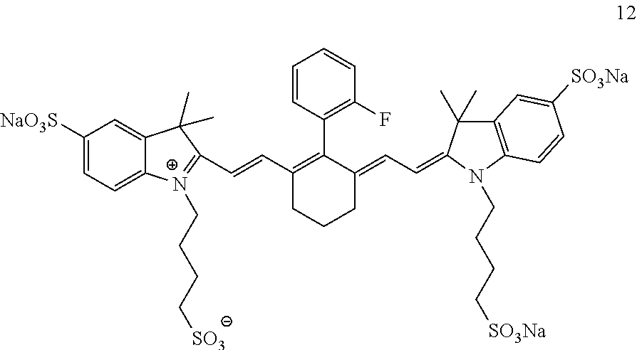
C(=CC1=C(C2=C(F)C=CC=C2)C(=CC=C2N(CCCC[SO3Na])C3=C(C=C([SO3Na])C=C3)C2(C)C)CCC1)C1=[N+](CCCC[SO3])C2=CC=C([NaO3S])C=C2C1(C)C
